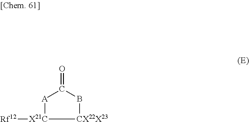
C1(=O)[A][X21C]([Rf12])[CX22X23]B1
